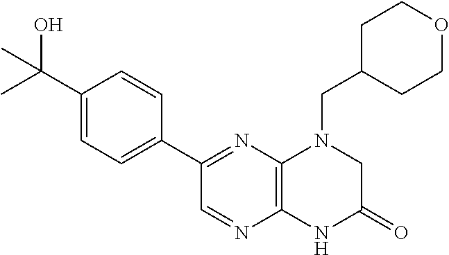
C12=C(N=C(C3=CC=C(C(O)(C)C)C=C3)C=N1)N(CC1CCOCC1)CC(=O)N2
